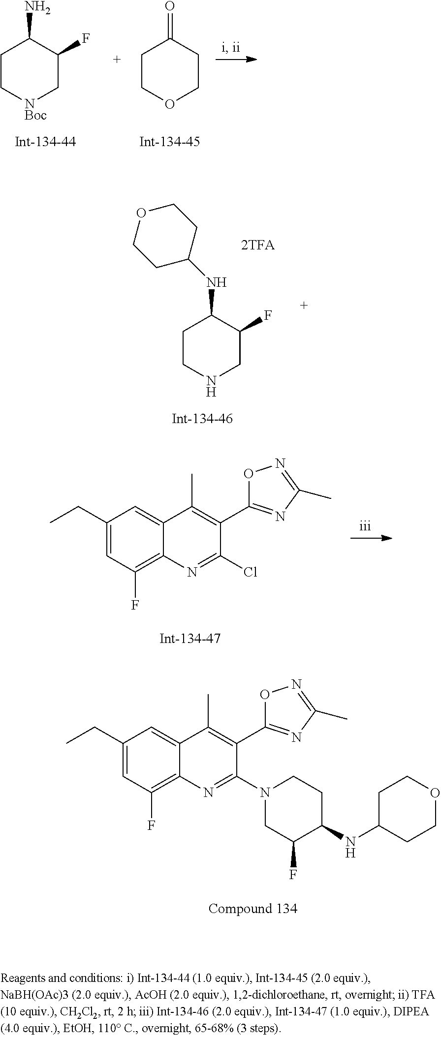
C1C[NBoc]CC(F)C1N.C1COCCC1=O.C1CNCC(F)C1NC1CCOCC1.C1(CC)=CC(F)=C2C(=C1)C(C)=C(C1=NC(C)=NO1)C(Cl)=N2.C1(CC)=CC(F)=C2C(=C1)C(C)=C(C1=NC(C)=NO1)C(N1CC(F)C(NC3CCOCC3)CC1)=N2
